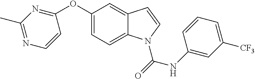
C1(OC2=NC(C)=NC=C2)=CC=C2C(=C1)C=CN2C(=O)NC1=CC([CF3])=CC=C1
